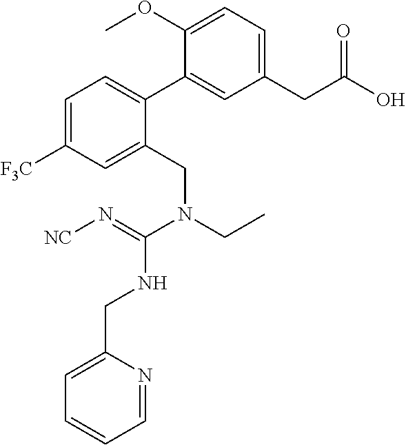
C1=C([F3C])C=C(CN(CC)C(=N[NC])NCC2=CC=CC=N2)C(C2=CC(CC(O)=O)=CC=C2OC)=C1
